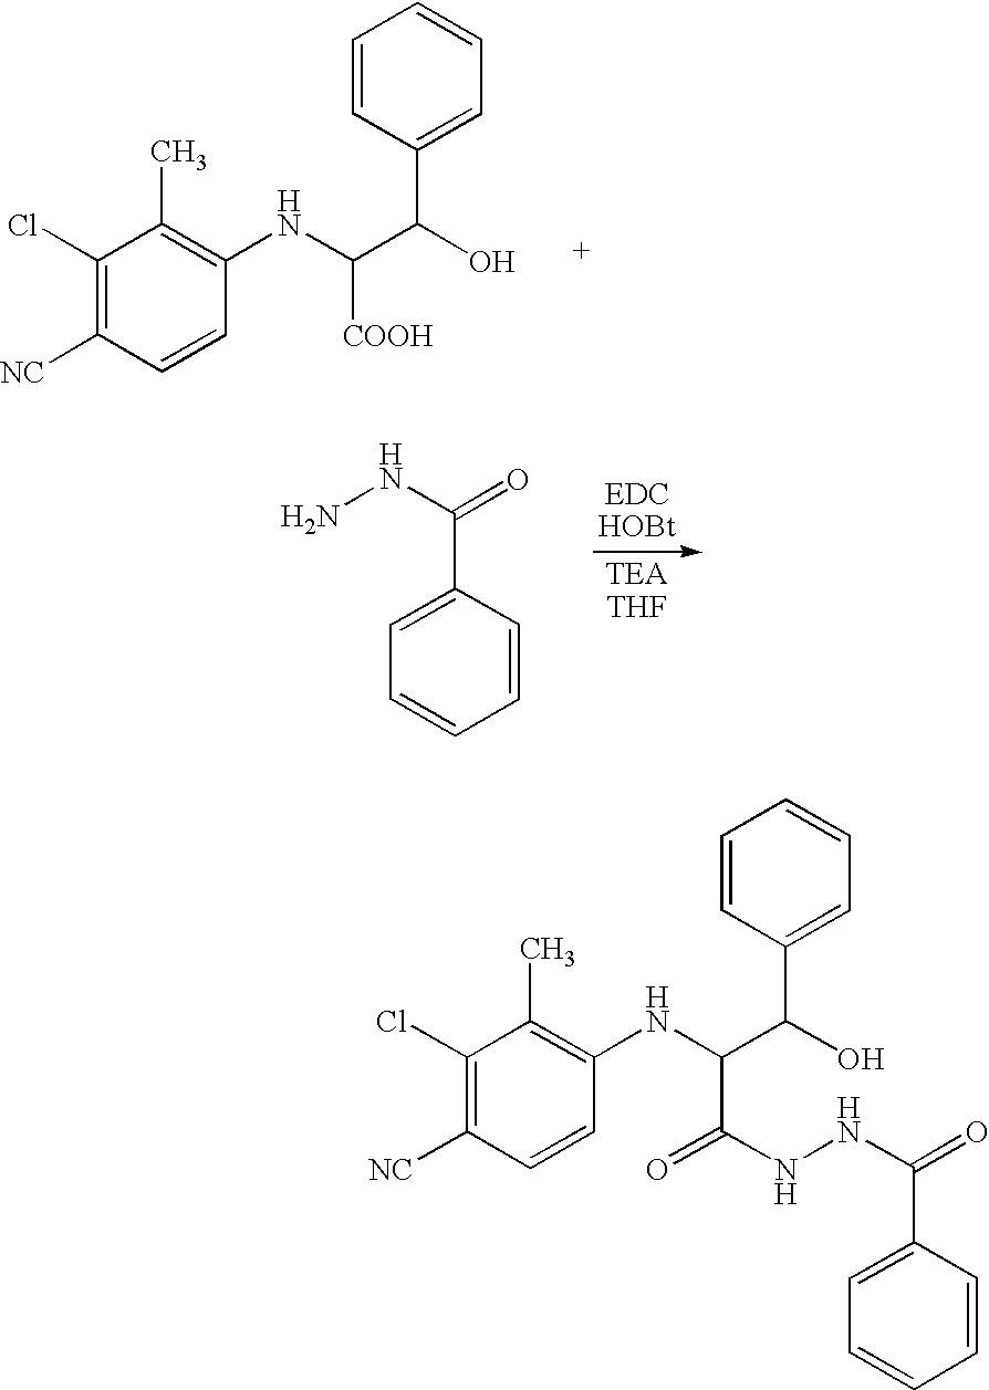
C1(Cl)=C([NC])C=CC(NC(C(O)C2=CC=CC=C2)[COOH])=C1C.C1=CC(C(NN)=O)=CC=C1.C1(Cl)=C([NC])C=CC(NC(C(O)C2=CC=CC=C2)C(NNC(=O)C2=CC=CC=C2)=O)=C1C
